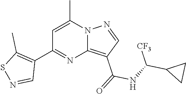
C1(C2=NC3=C(C(=O)NC(C4CC4)[CF3])C=NN3C(C)=C2)=C(C)SN=C1
